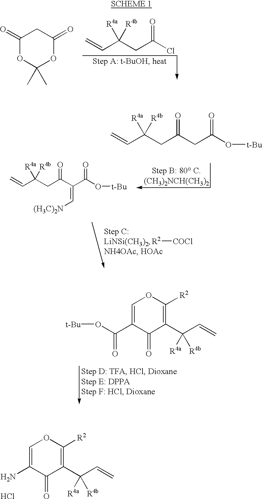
C1(=O)OC(C)(C)OC(=O)C1.C=CC(CC(Cl)=O)([R4b])[R4a].C1=C(C(O[t-Bu])=O)C(=O)C(C(C=C)([R4b])[R4a])=C([R2])O1.C1=C(N)C(=O)C(C(C=C)([R4b])[R4a])=C([R2])O1.Cl.C=CC(CC(C(C(O[t-Bu])=O)=C[(H3C)2N])=O)([R4b])[R4a].C=CC(CC(CC(O[t-Bu])=O)=O)([R4b])[R4a].[R2][COCl]
